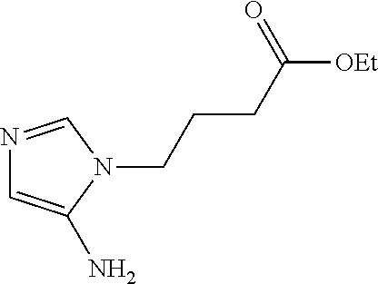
N1=CN(CCCC([OEt])=O)C(N)=C1
